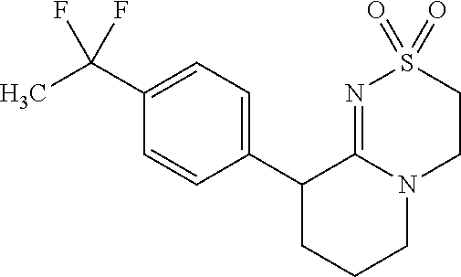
C1(C2CCCN3C2=NS(=O)(=O)CC3)=CC=C(C(C)(F)F)C=C1
